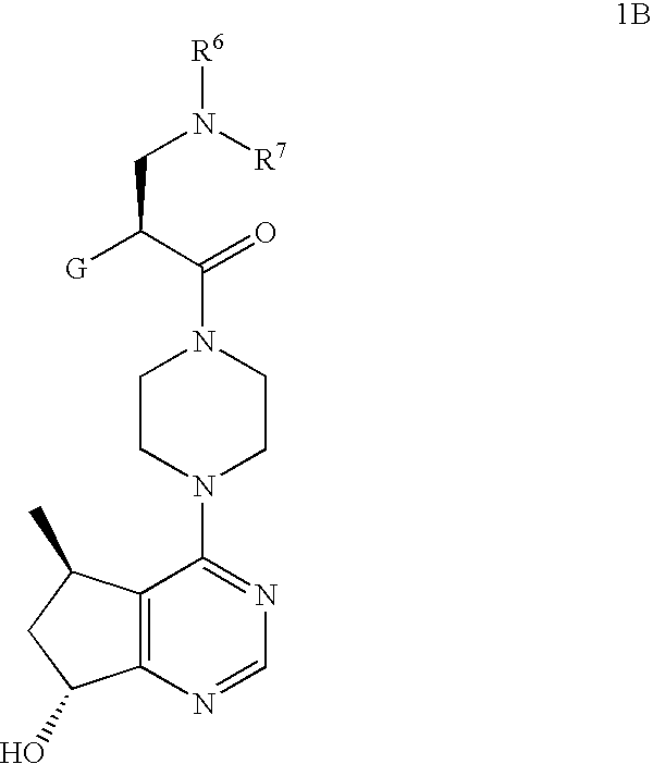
C12=C(N=CN=C1N1CCN(C(=O)C(CN([R7])[R6])[G])CC1)C(O)CC2C
